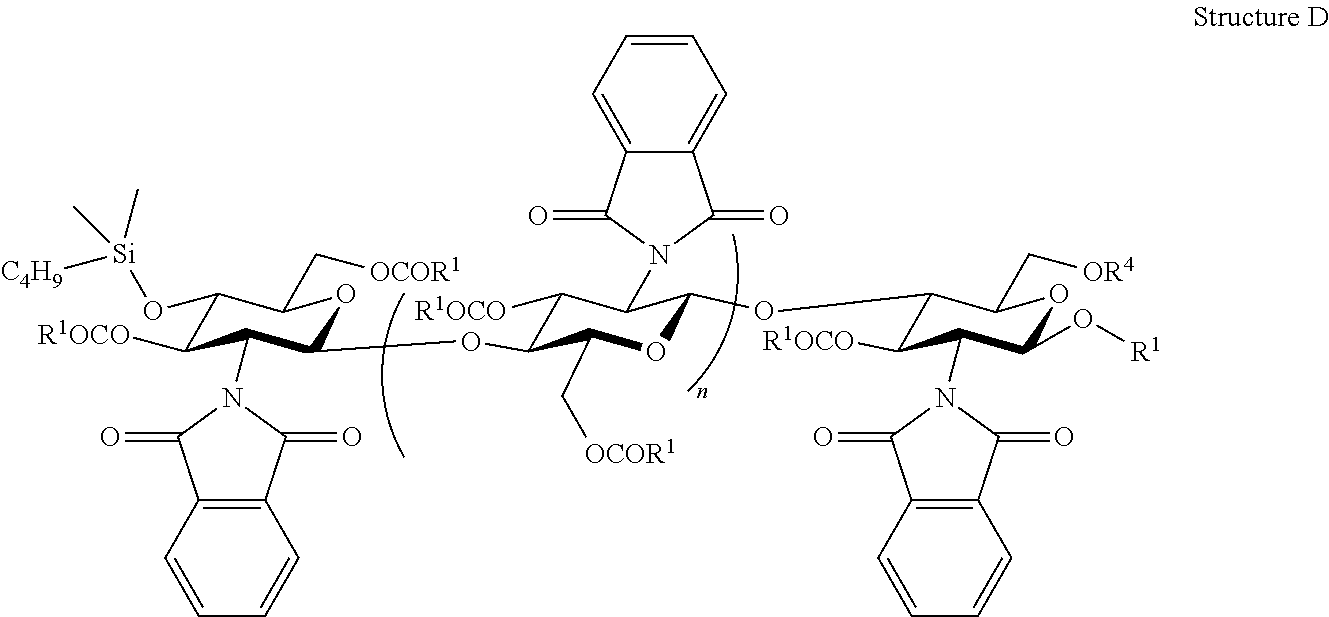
C1(OC2C([R1OCO])C(N3C(=O)C4=CC=CC=C4C3=O)C(OC3C([R1OCO])C(N4C(=O)C5=C(C4=O)C=CC=C5)C(O[R1])OC3C[OR4])OC2C[OCOR1])OC(C[OCOR1])C(O[Si]([C4H9])(C)C)C([R1OCO])C1N1C(=O)C2=C(C1=O)C=CC=C2
